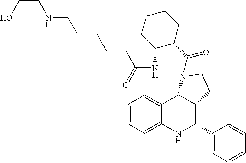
C1=CC=C2C(=C1)C1C(C(C3=CC=CC=C3)N2)CCN1C(=O)C1CCCCC1NC(=O)CCCCCNCCO
